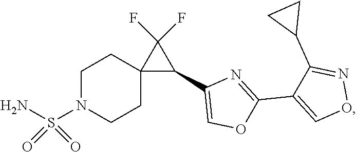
C1N(S(N)(=O)=O)CCC2(C1)C(C1=COC(C3=CON=C3C3CC3)=N1)C2(F)F
